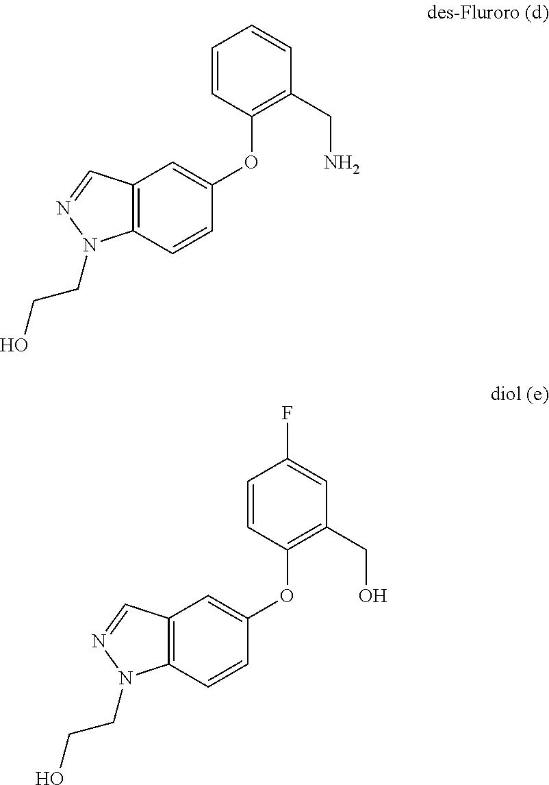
C12=C(C=CC(OC3=C(CN)C=CC=C3)=C1)N(CCO)N=C2.C12=C(C=CC(OC3=C(CO)C=C(F)C=C3)=C1)N(CCO)N=C2
